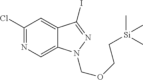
N1=C(Cl)C=C2C(=C1)N(COCC[Si](C)(C)C)N=C2I
